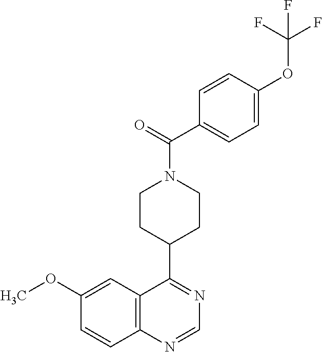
C1=CC2=C(C=C1OC)C(C1CCN(C(=O)C3=CC=C(OC(F)(F)F)C=C3)CC1)=NC=N2
